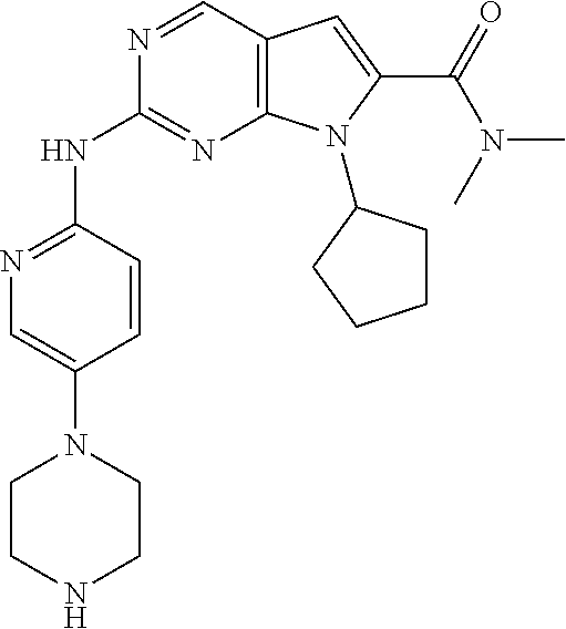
C12=C(C=NC(NC3=NC=C(N4CCNCC4)C=C3)=N1)C=C(C(N(C)C)=O)N2C1CCCC1
